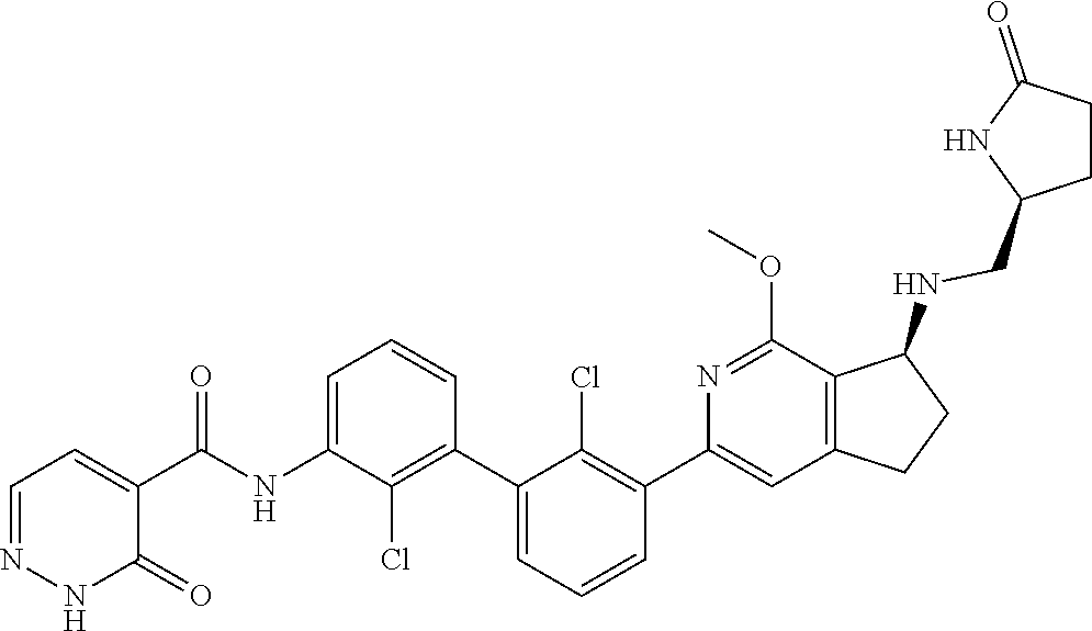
N1N=CC=C(C(NC2=CC=CC(C3=CC=CC(C4=CC5=C(C(NCC6NC(=O)CC6)CC5)C(OC)=N4)=C3Cl)=C2Cl)=O)C1=O
